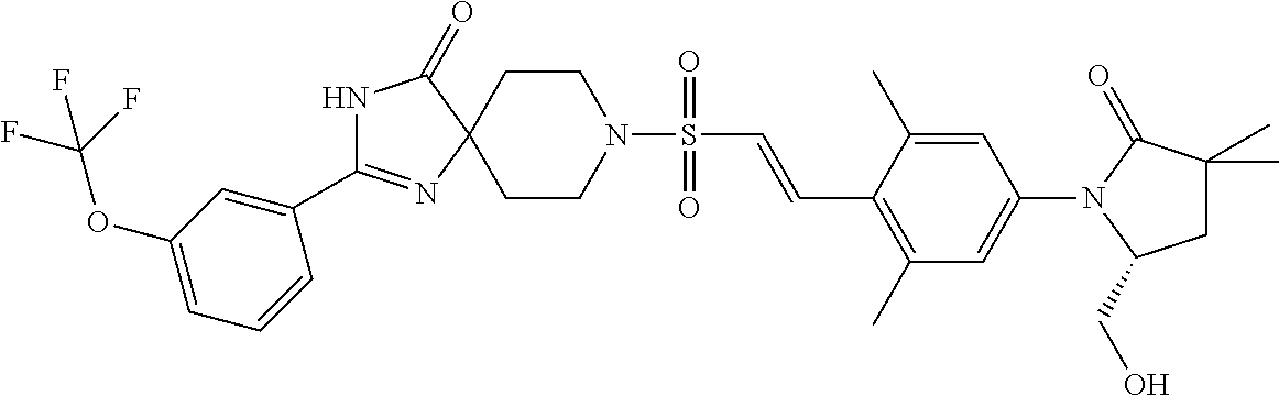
N1C(C2=CC(OC(F)(F)F)=CC=C2)=NC2(C1=O)CCN(S(C=CC1=C(C)C=C(N3C(CO)CC(C)(C)C3=O)C=C1C)(=O)=O)CC2
